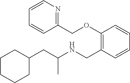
C1=CC=CC(CNC(CC2CCCCC2)C)=C1OCC1=NC=CC=C1
